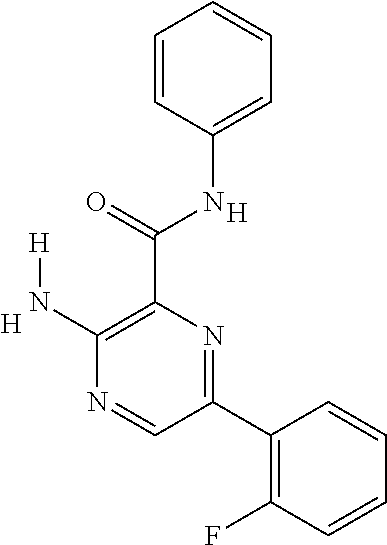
C1(N[H])=C(C(NC2=CC=CC=C2)=O)N=C(C2=C(F)C=CC=C2)C=N1.[H].[H]
